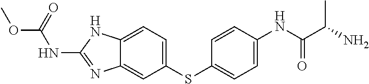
C12=CC=C(SC3=CC=C(NC(=O)C(N)C)C=C3)C=C1N=C(NC(OC)=O)N2
